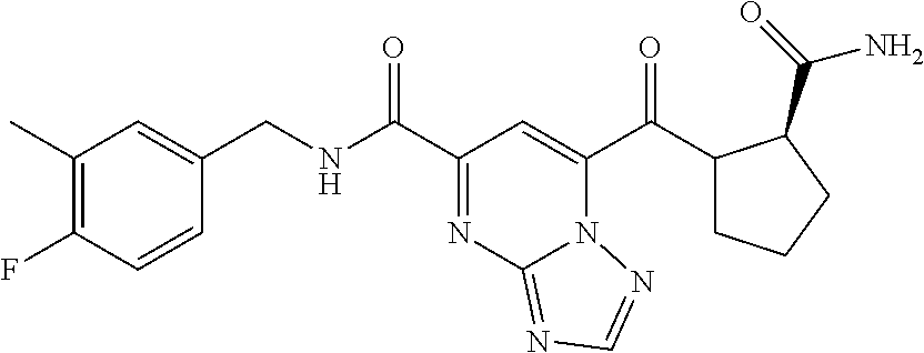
C1(C)=C(F)C=CC(CNC(C2=NC3=NC=NN3C(C(=O)C3CCCC3C(=O)N)=C2)=O)=C1
